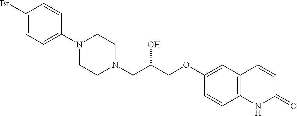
C1(Br)=CC=C(N2CCN(CC(COC3=CC4=C(C=C3)NC(=O)C=C4)O)CC2)C=C1
